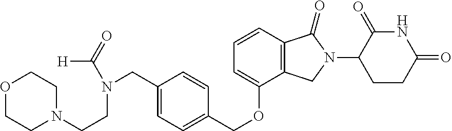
C1=CC2=C(C(OCC3=CC=C(CN(CCN4CCOCC4)C([H])=O)C=C3)=C1)CN(C1CCC(=O)NC1=O)C2=O
